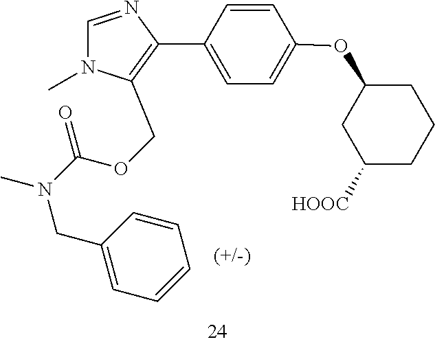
C1=NC(C2=CC=C(OC3CC([HOOC])CCC3)C=C2)=C(COC(N(CC2=CC=CC=C2)C)=O)N1C
